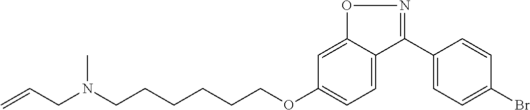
C1(C2=NOC3=CC(OCCCCCCN(CC=C)C)=CC=C23)=CC=C(Br)C=C1
